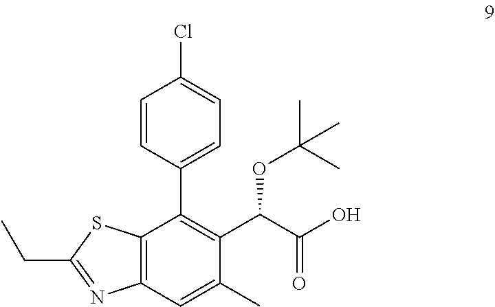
C12=C(C=C(C)C(C(C(O)=O)OC(C)(C)C)=C1C1=CC=C(Cl)C=C1)N=C(CC)S2
